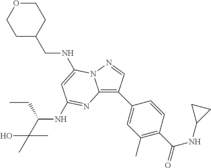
C1OCCC(CNC2=CC(NC(C(O)(C)C)CC)=NC3=C(C4=CC(C)=C(C(=O)NC5CC5)C=C4)C=NN32)C1
